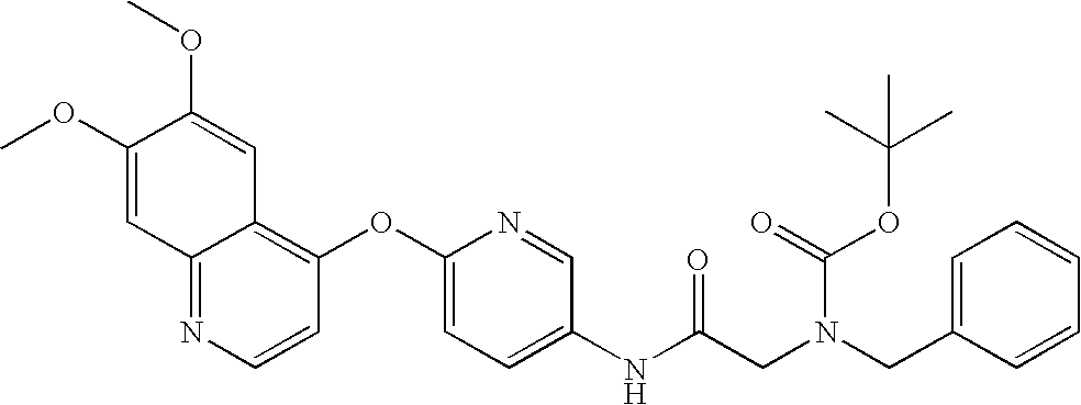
COC1=CC2=NC=CC(OC3=CC=C(NC(CN(CC4=CC=CC=C4)C(=O)OC(C)(C)C)=O)C=N3)=C2C=C1OC
